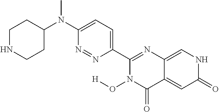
C1NCCC(N(C2=CC=C(C3=NC4=CNC(=O)C=C4C(=O)N3O[H])N=N2)C)C1
